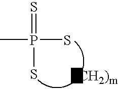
S=P(C)(S)S
